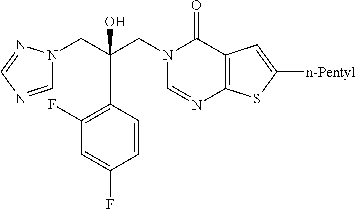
C1=NC=NN1CC(C1=C(F)C=C(F)C=C1)(CN1C=NC2=C(C1=O)C=C([n-Pentyl])S2)O
